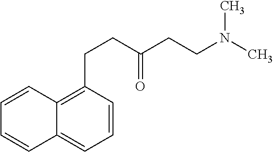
C1=CC(CCC(=O)CCN(C)C)=C2C(=C1)C=CC=C2
